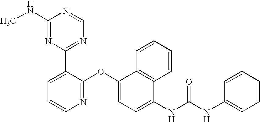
C1(NC)=NC(C2=CC=CN=C2OC2=CC=C(NC(NC3=CC=CC=C3)=O)C3=C2C=CC=C3)=NC=N1
